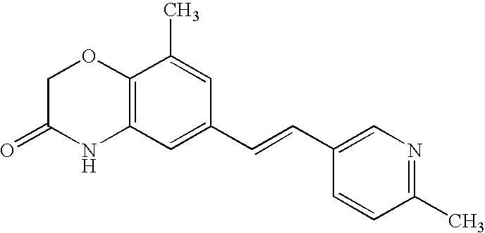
C12=C(C=C(C=CC3=CN=C(C)C=C3)C=C1C)NC(=O)CO2
